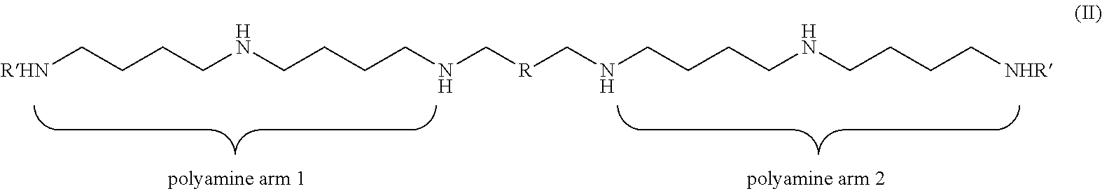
[RHN]CCCCNCCCCNC[R]CNCCCCNCCCC[NHR]
